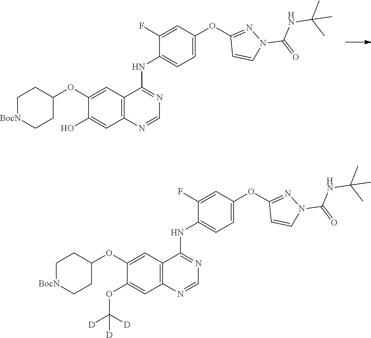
C1=NC2=C(C=C(OC3CC[BocN]CC3)C(O)=C2)C(NC2=CC=C(OC3=NN(C(=O)NC(C)(C)C)C=C3)C=C2F)=N1.C1=NC2=C(C=C(OC3CC[BocN]CC3)C(OC([D])([D])[D])=C2)C(NC2=CC=C(OC3=NN(C(=O)NC(C)(C)C)C=C3)C=C2F)=N1
